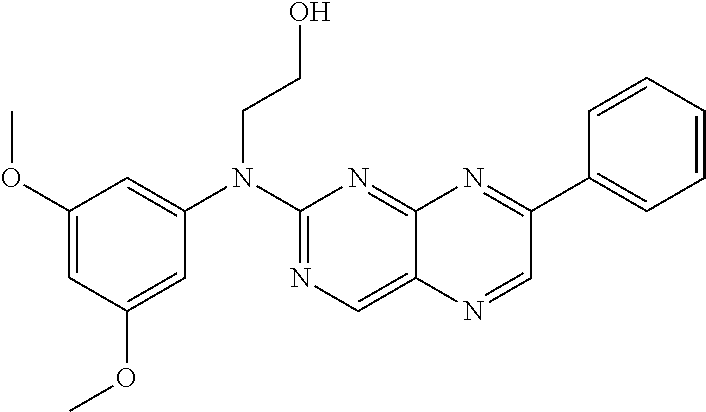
C1(OC)=CC(OC)=CC(N(C2=NC=C3C(=N2)N=C(C2=CC=CC=C2)C=N3)CCO)=C1
